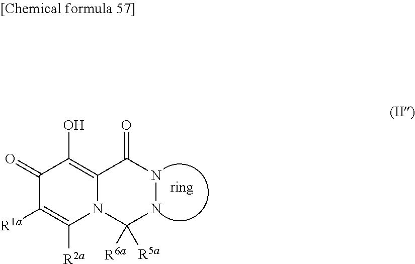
C1(=O)C([R1a])=C([R2a])N2C(=C1O)C(=O)NNC2([R6a])[R5a]
